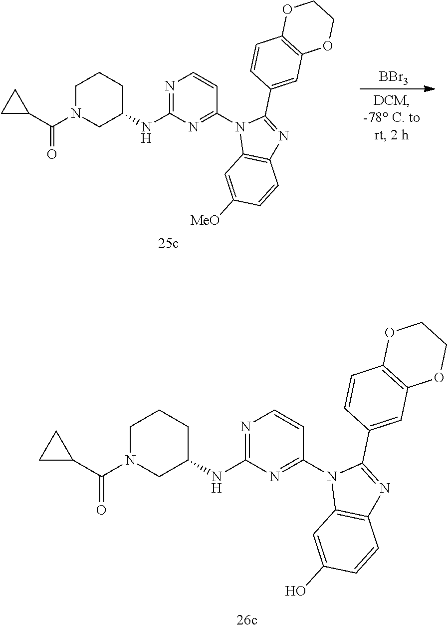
C1N(C(C2CC2)=O)CC(NC2=NC=CC(N3C4=C(N=C3C3=CC5=C(C=C3)OCCO5)C=CC(O)=C4)=N2)CC1.C1N(C(C2CC2)=O)CC(NC2=NC=CC(N3C4=C(N=C3C3=CC5=C(C=C3)OCCO5)C=CC([MeO])=C4)=N2)CC1.[BBr3]
